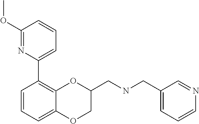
C1(OC)=NC(C2=C3C(=CC=C2)OCC(CNCC2=CC=CN=C2)O3)=CC=C1
